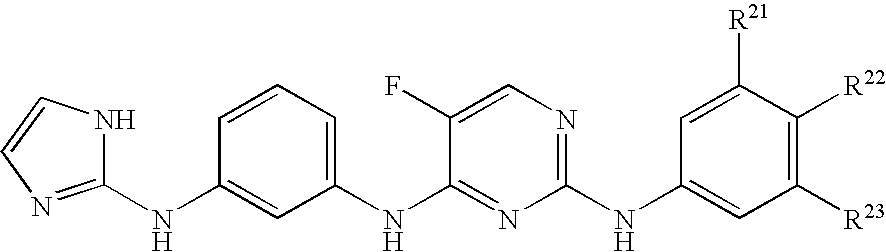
C1(NC2=CC(NC3=NC(NC4=CC([R23])=C([R22])C([R21])=C4)=NC=C3F)=CC=C2)=NC=CN1
